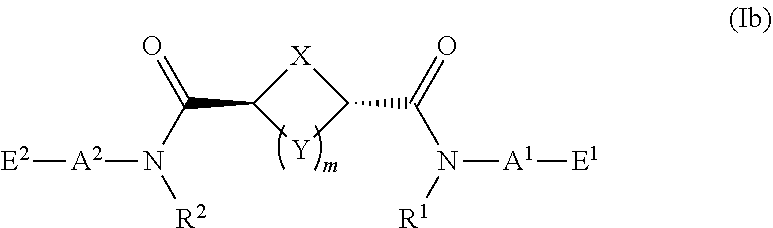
[X]1C(C(N([R2])[A2][E2])=O)[Y]C1C(=O)N([R1])[A1][E1]
